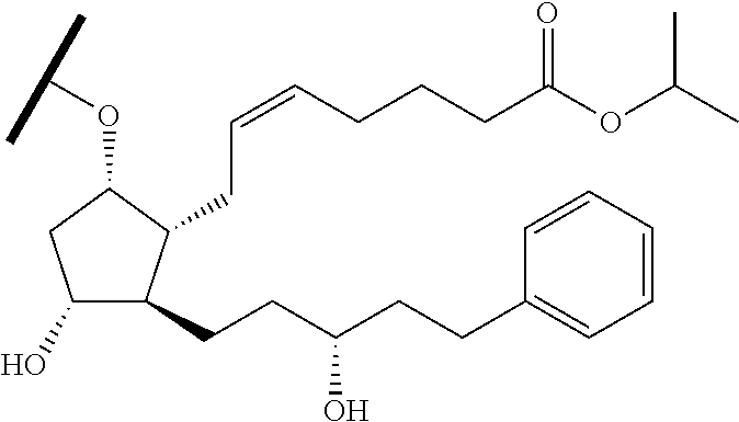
C1(O)C(CCC(CCC2=CC=CC=C2)O)C(CC=CCCCC(OC(C)C)=O)C(OC(C)C)C1
